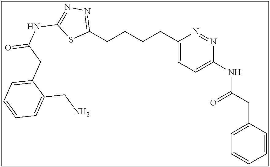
C1(CCCCC2=NN=C(NC(=O)CC3=CC=CC=C3CN)S2)=CC=C(NC(CC2=CC=CC=C2)=O)N=N1
